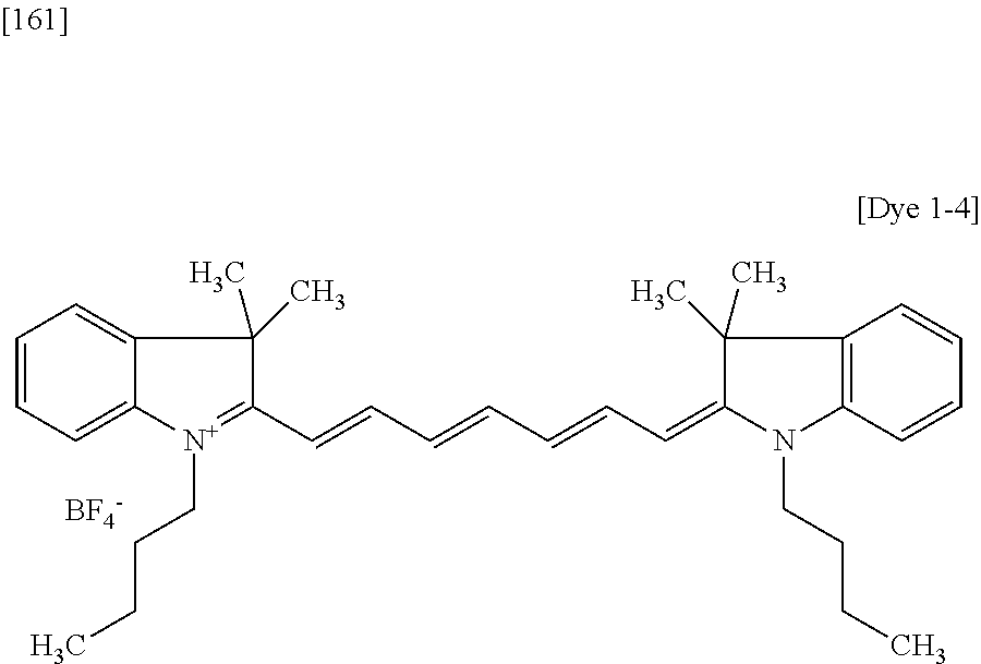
C1=CC=C2C(=C1)C(C)(C)C(C=CC=CC=CC=C1N(CCCC)C3=C(C1(C)C)C=CC=C3)=[N+]2CCCC.[BF4-]
